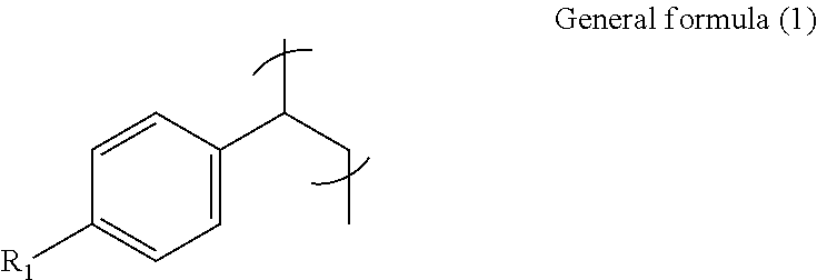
C1(C(CC)C)=CC=C([R1])C=C1
